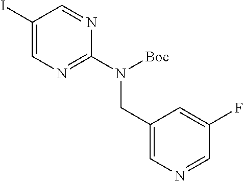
C1(I)=CN=C(N([Boc])CC2=CN=CC(F)=C2)N=C1
